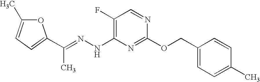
N(C1=C(F)C=NC(OCC2=CC=C(C)C=C2)=N1)N=C(C)C1=CC=C(C)O1
